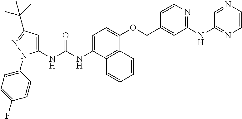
C1=C(NC(NC2=CC(C(C)(C)C)=NN2C2=CC=C(F)C=C2)=O)C2=C(C(OCC3=CC(NC4=NC=CN=C4)=NC=C3)=C1)C=CC=C2
